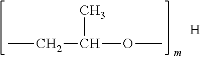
CCC(OC)C.[H]
